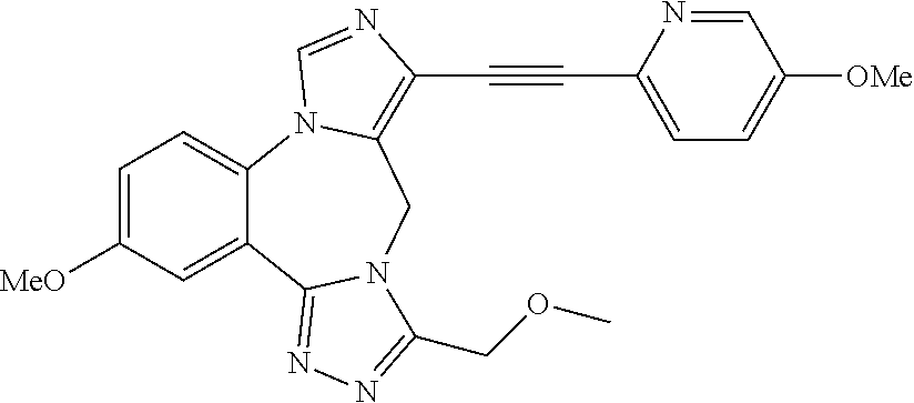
C1=C([MeO])C=C2C(=C1)N1C(=C(C#CC3=CC=C([OMe])C=N3)N=C1)CN1C2=NN=C1COC
